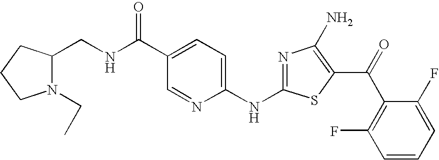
C1=C(C(=O)NCC2N(CC)CCC2)C=NC(NC2=NC(N)=C(C(C3=C(F)C=CC=C3F)=O)S2)=C1
